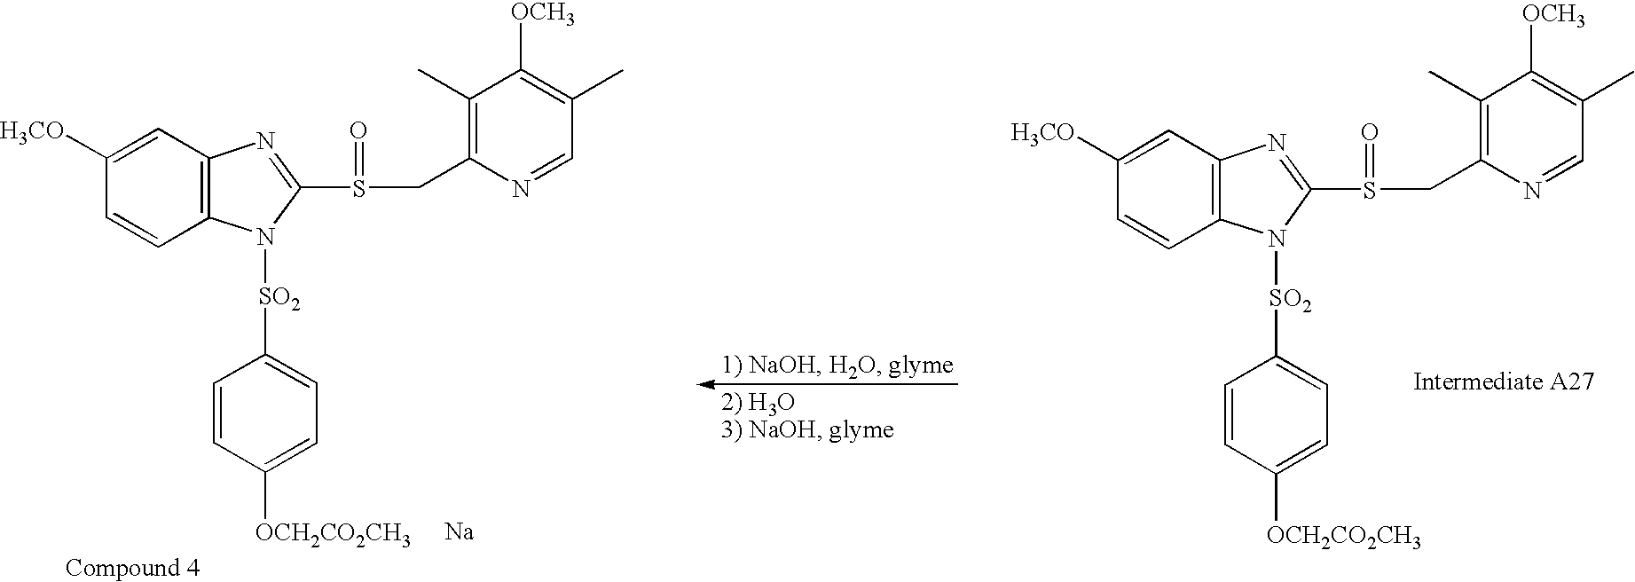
C1=CC2=C(C=C1[H3CO])N=C(S(CC1=C(C)C([OCH3])=C(C)C=N1)=O)N2[SO2]C1=CC=C([OCH2CO2CH3])C=C1.[Na].C1=CC2=C(C=C1[H3CO])N=C(S(CC1=C(C)C([OCH3])=C(C)C=N1)=O)N2[SO2]C1=CC=C([OCH2CO2CH3])C=C1
